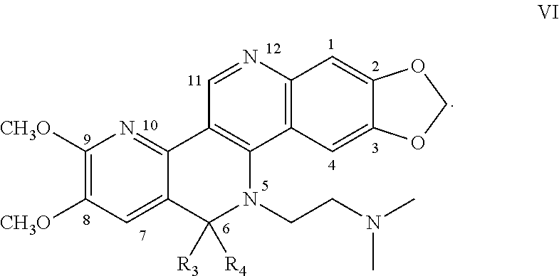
C1([CH3O])=C([CH3O])C=C2C(=N1)C1=C(N(CCN(C)C)C2([R3])[R4])C2=C(N=C1)C=C1C(=C2)OCO1
